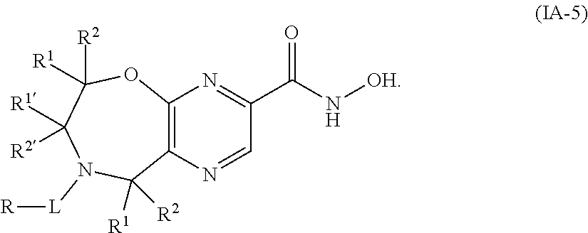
C12=C(N=CC(C(=O)N[OH])=N1)C([R1])([R2])N([L][R])C([R1])([R2])C([R2])([R1])O2
